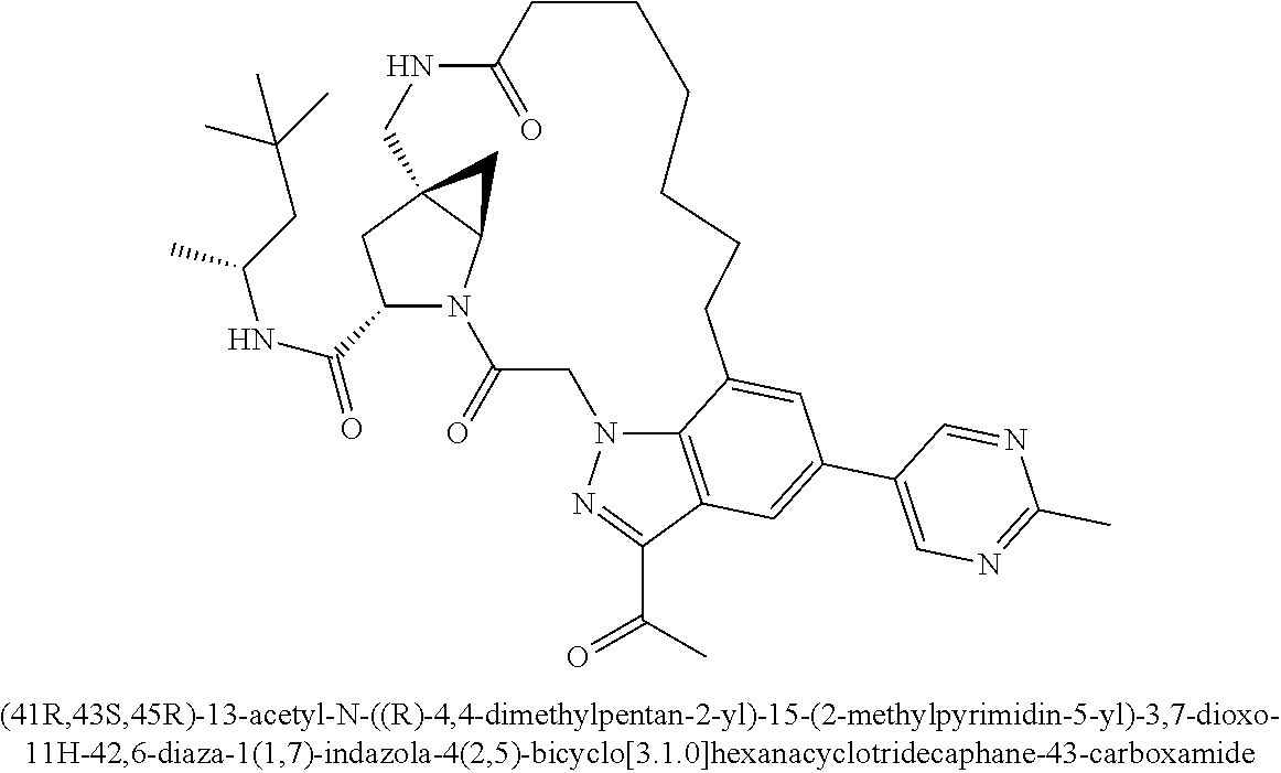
C1(C(NC(C)CC(C)(C)C)=O)N2C3C(C1)(C3)CNC(=O)CCCCCCC1=CC(C3=CN=C(C)N=C3)=CC3=C1N(CC2=O)N=C3C(=O)C
